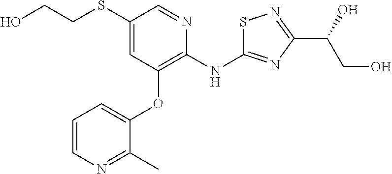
C1(SCCO)=CC(OC2=CC=CN=C2C)=C(NC2=NC(C(O)CO)=NS2)N=C1
